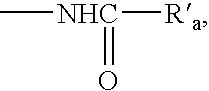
C[NHC](=O)[Ra]
